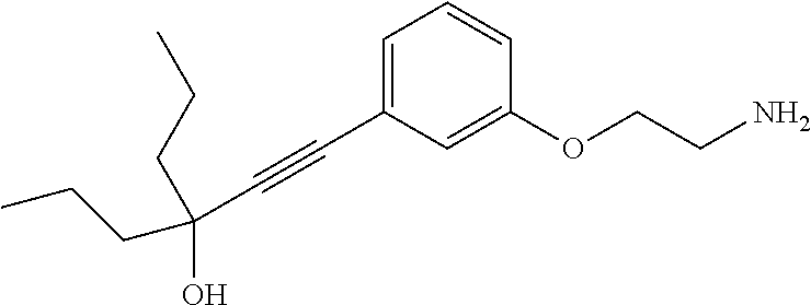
C1=C(C#CC(O)(CCC)CCC)C=C(OCCN)C=C1
